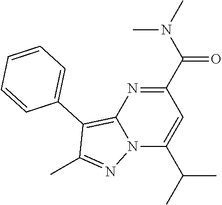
C1(C(N(C)C)=O)=NC2=C(C3=CC=CC=C3)C(C)=NN2C(C(C)C)=C1
